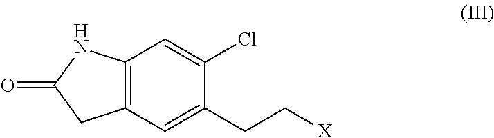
C12=C(C=C(CC[X])C(Cl)=C1)CC(=O)N2
